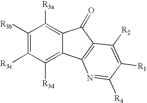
C1([R3b])=C([R3c])C([R3d])=C2C(=C1[R3a])C(=O)C1=C2N=C([R4])C([R1])=C1[R2]
